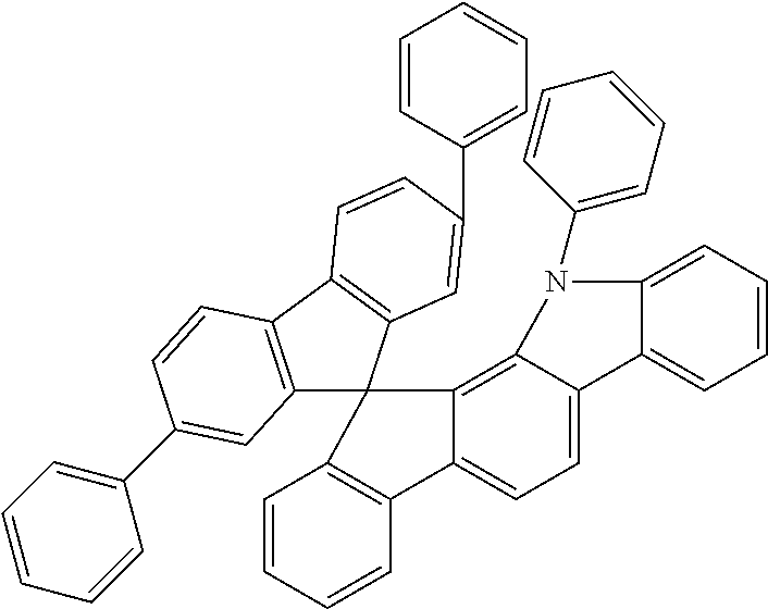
C1(N2C3=CC=CC=C3C3=CC=C4C(=C32)C2(C3=C4C=CC=C3)C3=C(C4=C2C=C(C2=CC=CC=C2)C=C4)C=CC(C2=CC=CC=C2)=C3)=CC=CC=C1
